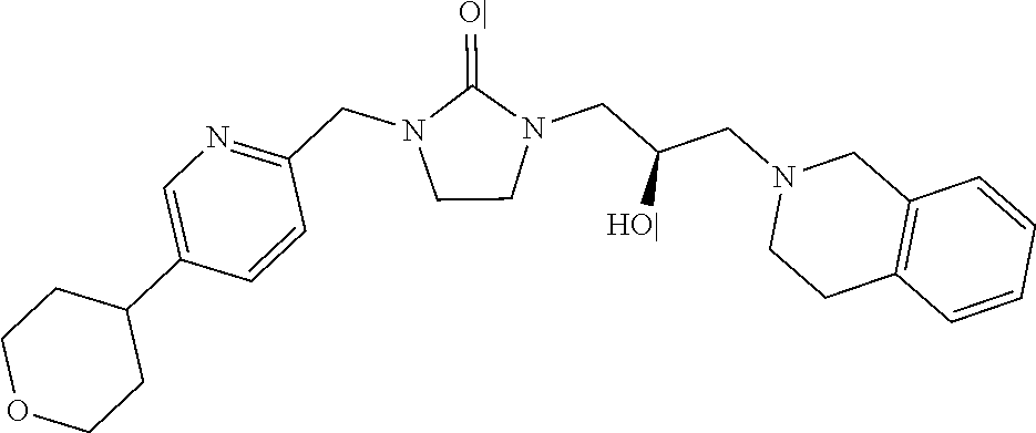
C1CN(CC(CN2CCC3=C(C2)C=CC=C3)[HO|])C(=[O|])N1CC1=NC=C(C2CCOCC2)C=C1
